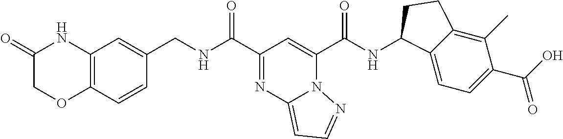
C12=C(C=CC(CNC(C3=NC4=CC=NN4C(C(NC4C5=CC=C(C(O)=O)C(C)=C5CC4)=O)=C3)=O)=C1)OCC(=O)N2
